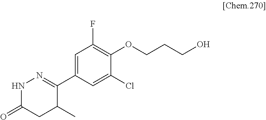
C1=C(C2=NNC(=O)CC2C)C=C(Cl)C(OCCCO)=C1F
